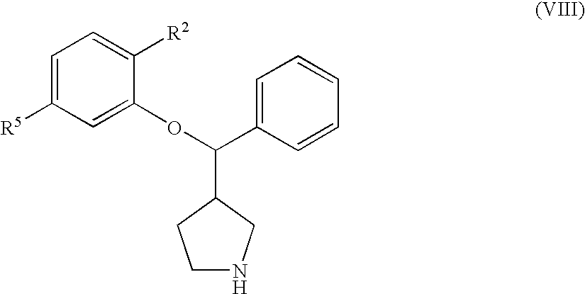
C1=C([R5])C=C(OC(C2CCNC2)C2=CC=CC=C2)C([R2])=C1
